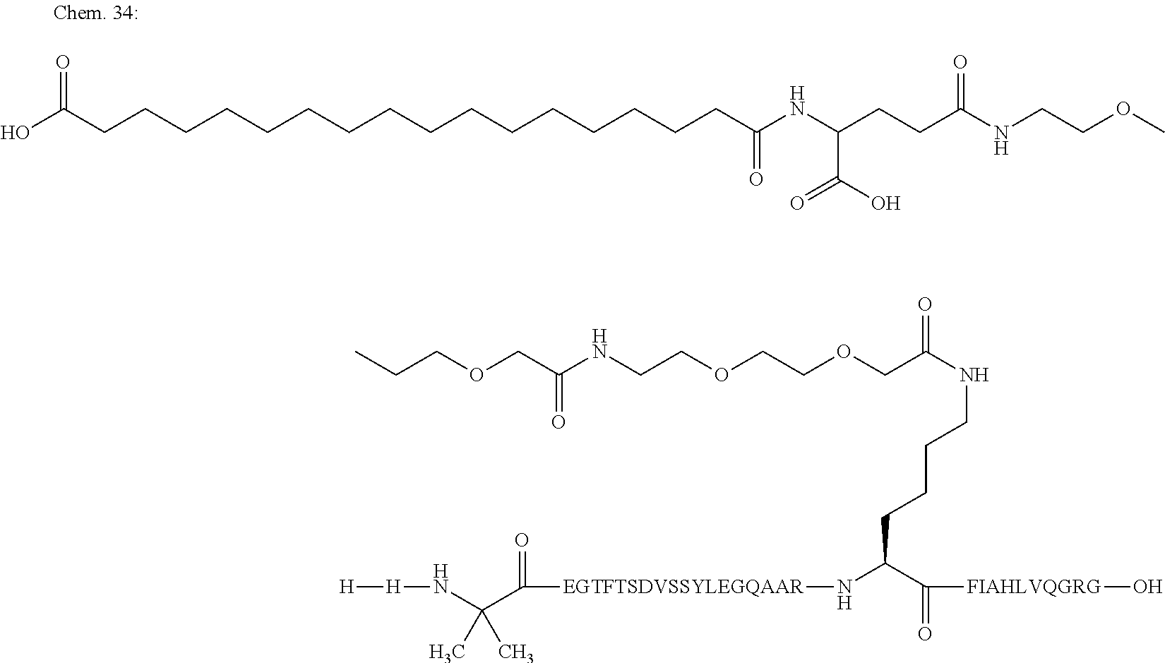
OC(CCCCCCCCCCCCCCCCC(NC(CCC(NCCOC)=O)C(=O)O)=O)=O.C(OCC(NCCCCC(C([FIAHLVQGRG]O)=O)N[EGTFTSDVSSYLEGQAAR]C(=O)C(N[H][H])(C)C)=O)COCCNC(=O)COCCC
